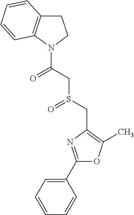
C1(C2=NC(CS(=O)CC(=O)N3CCC4=C3C=CC=C4)=C(C)O2)=CC=CC=C1
